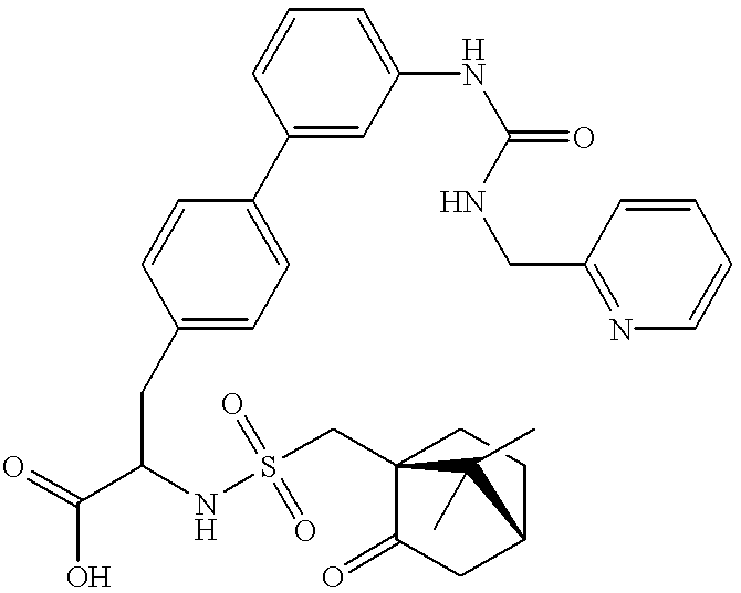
C1(C2=CC=C(CC(C(=O)O)NS(=O)(CC34C(=O)CC(CC3)C4(C)C)=O)C=C2)=CC(NC(=O)NCC2=NC=CC=C2)=CC=C1
